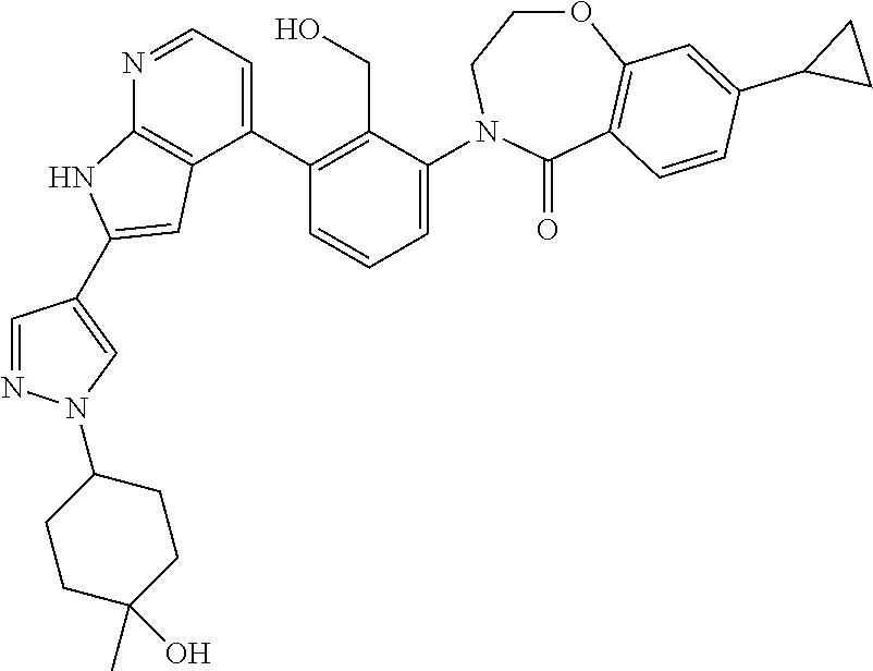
N1=CC=C(C2=C(CO)C(N3CCOC4=C(C3=O)C=CC(C3CC3)=C4)=CC=C2)C2=C1NC(C1=CN(C3CCC(C)(O)CC3)N=C1)=C2
